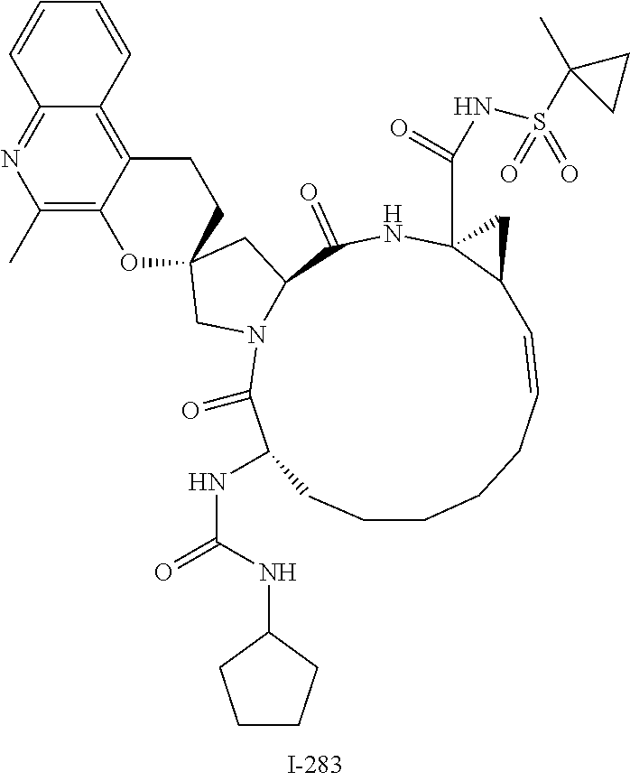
C1CCCC=CC2C(C(NS(C3(C)CC3)(=O)=O)=O)(NC(=O)C3N(C(=O)C(NC(=O)NC4CCCC4)C1)CC1(C3)CCC3=C4C(=NC(C)=C3O1)C=CC=C4)C2
